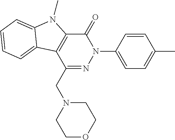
C1(CN2CCOCC2)=NN(C2=CC=C(C)C=C2)C(=O)C2=C1C1=CC=CC=C1N2C
